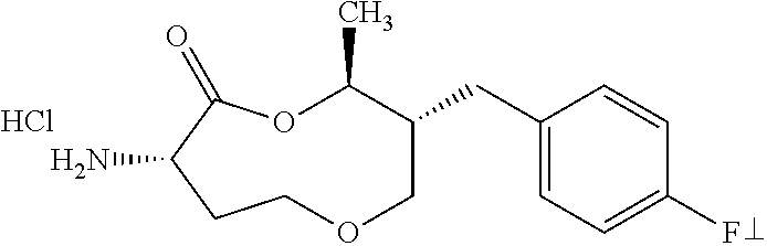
NC1C(=O)OC(C)C(CC2=CC=C(F)C=C2)COCC1.Cl
